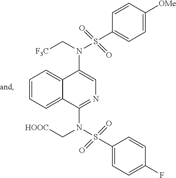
C1=CC([OMe])=CC=C1S(=O)(=O)N(C1=CN=C(N(C[HOOC])S(=O)(=O)C2=CC=C(F)C=C2)C2=CC=CC=C12)C[F3C]
